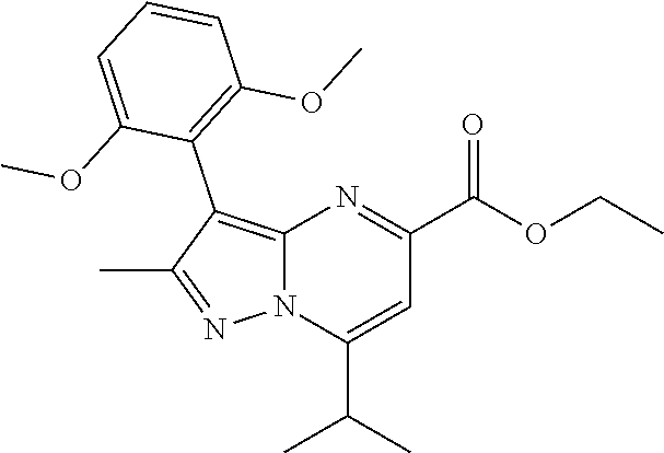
C12=C(C3=C(OC)C=CC=C3OC)C(C)=NN1C(C(C)C)=CC(C(OCC)=O)=N2
